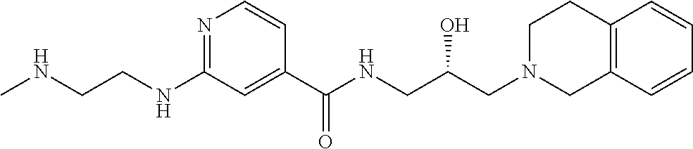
C1(NCCNC)=NC=CC(C(NCC(CN2CCC3=C(C2)C=CC=C3)O)=O)=C1
